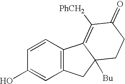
C1=CC(O)=CC2=C1C1=C([PhCH2])C(=O)CCC1([Bu])C2
